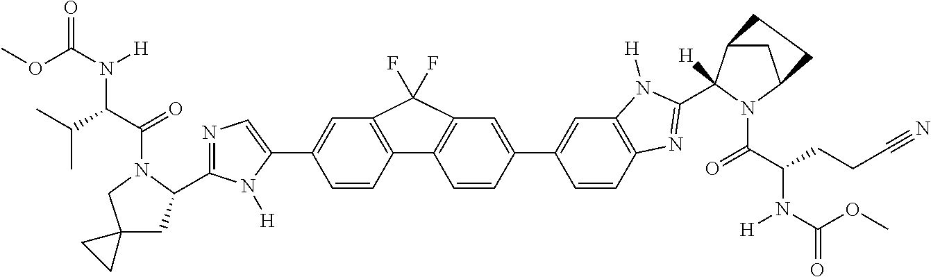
C1=C(C2=CC3=C(C=C2)N=C(C2([H])C4CC(N2C(=O)C(N([H])C(OC)=O)CCC#N)CC4)N3[H])C=CC2=C1C(F)(F)C1=C2C=CC(C2=CN=C(C3CC4(CN3C(C(C(C)C)N(C(OC)=O)[H])=O)CC4)N2[H])=C1
